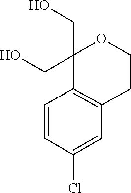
C1=CC(Cl)=CC2=C1C(CO)(CO)OCC2
